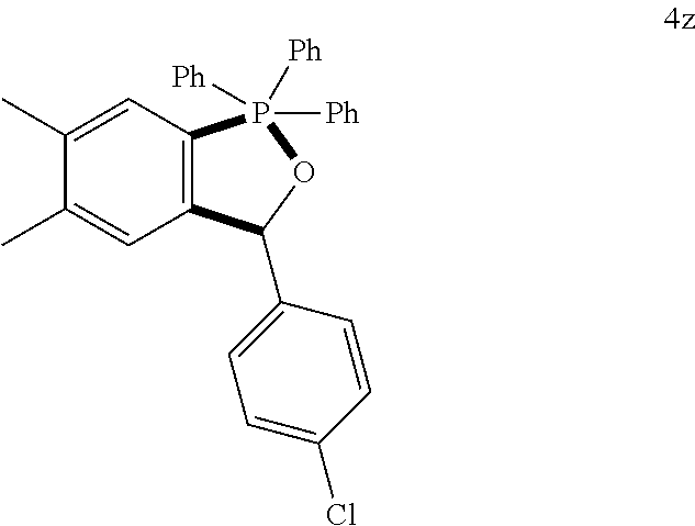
C12=C(C=C(C)C(C)=C1)P([Ph])([Ph])([Ph])OC2C1=CC=C(Cl)C=C1
